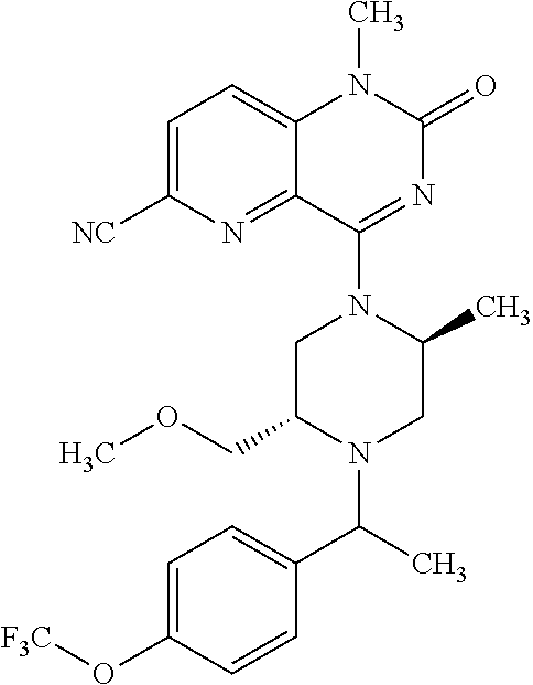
C1=C([NC])N=C2C(=C1)N(C)C(=O)N=C2N1C(C)CN(C(C2=CC=C(O[F3C])C=C2)C)C(COC)C1
